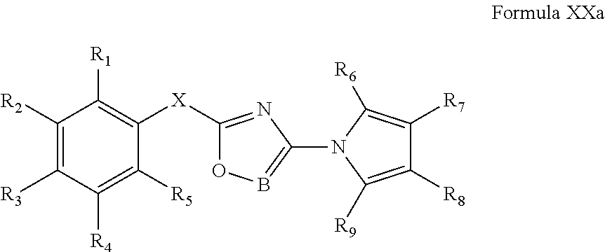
C1([X]C2=C([R1])C([R2])=C([R3])C([R4])=C2[R5])=NC(N2C([R9])=C([R8])C([R7])=C2[R6])=BO1
